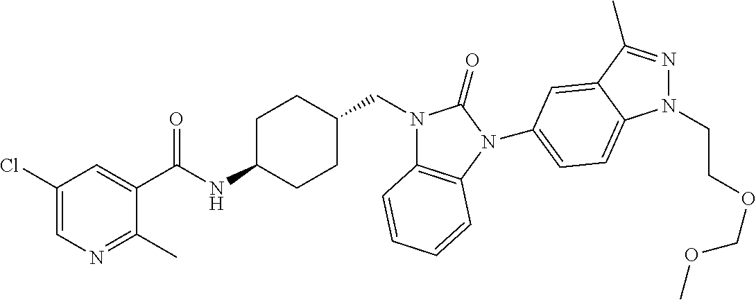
C1(Cl)=CN=C(C)C(C(NC2CCC(CN3C4=C(N(C5=CC=C6N(CCOCOC)N=C(C)C6=C5)C3=O)C=CC=C4)CC2)=O)=C1
